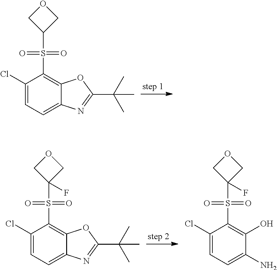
C1(Cl)=CC=C2C(=C1S(C1COC1)(=O)=O)OC(C(C)(C)C)=N2.C1(Cl)=CC=C2C(=C1S(C1(F)COC1)(=O)=O)OC(C(C)(C)C)=N2.C1(Cl)=CC=C(N)C(O)=C1S(C1(F)COC1)(=O)=O
